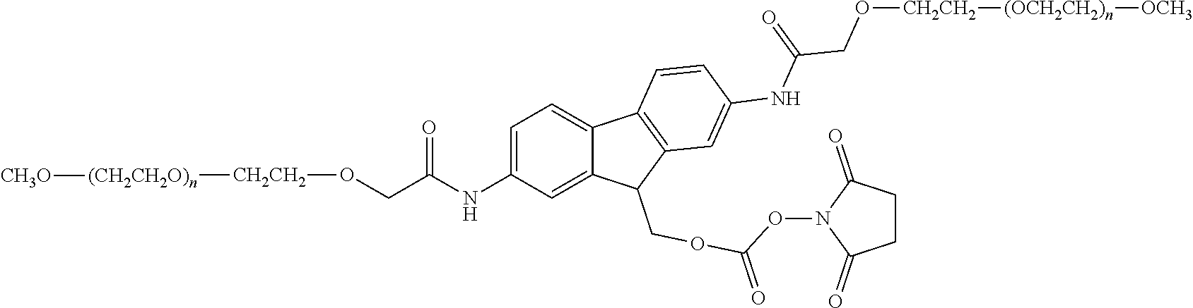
C1=C(NC(CO[CH2CH2][(CH2CH2O)n][CH3O])=O)C=C2C(=C1)C1=C(C2COC(ON2C(=O)CCC2=O)=O)C=C(NC(=O)CO[CH2CH2][(OCH2CH2)n][OCH3])C=C1
